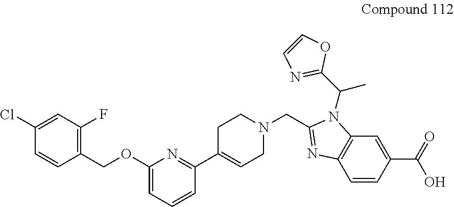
C1(Cl)=CC(F)=C(COC2=CC=CC(C3=CCN(CC4=NC5=C(N4C(C4=NC=CO4)C)C=C(C(=O)O)C=C5)CC3)=N2)C=C1
